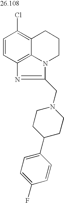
C1=CC2=C3C(=C1Cl)CCCN3C(CN1CCC(C3=CC=C(F)C=C3)CC1)=N2
